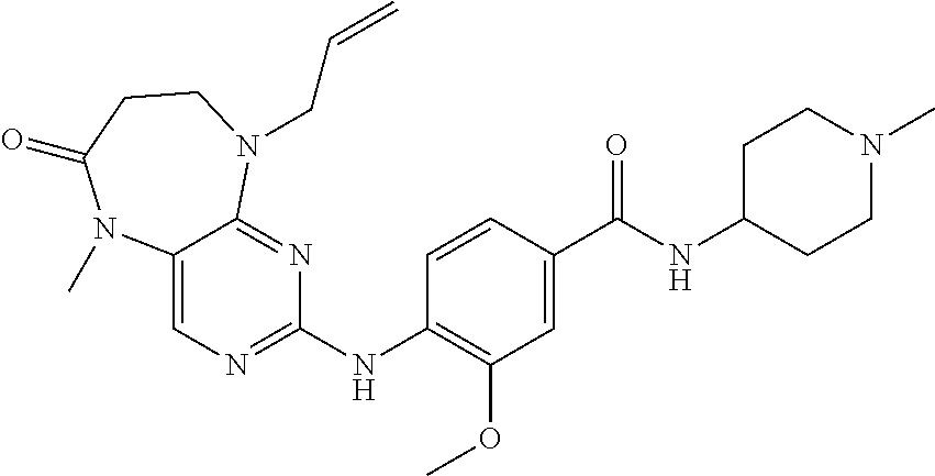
C1(C(NC2CCN(C)CC2)=O)=CC(OC)=C(NC2=NC=C3C(=N2)N(CC=C)CCC(=O)N3C)C=C1
